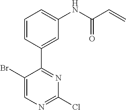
C1=C(Br)C(C2=CC(NC(C=C)=O)=CC=C2)=NC(Cl)=N1
